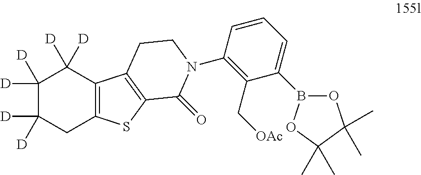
C1([D])([D])C([D])([D])CC2=C(C1([D])[D])C1=C(S2)C(=O)N(C2=C(C[OAc])C(B3OC(C)(C)C(C)(C)O3)=CC=C2)CC1
